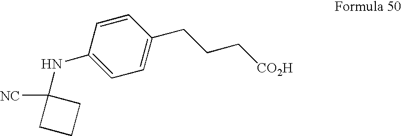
C1(NC2([NC])CCC2)=CC=C(CCC[CO2H])C=C1
